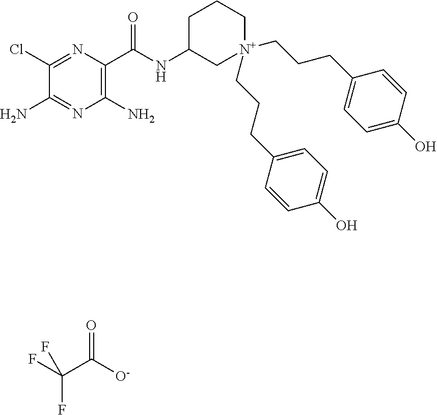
C1C(NC(C2=C(N)N=C(N)C(Cl)=N2)=O)C[N+](CCCC2=CC=C(O)C=C2)(CCCC2=CC=C(O)C=C2)CC1.FC(C([O-])=O)(F)F
